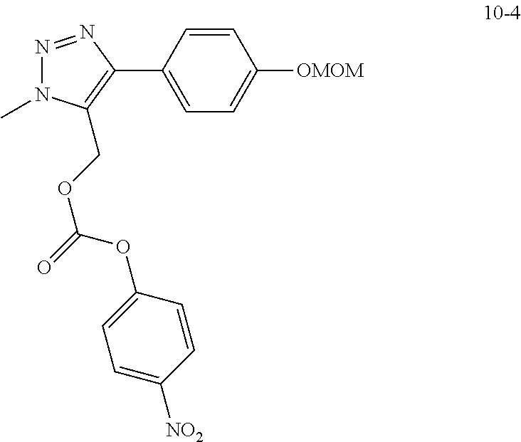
N1=NC(C2=CC=C([OMOM])C=C2)=C(COC(=O)OC2=CC=C([NO2])C=C2)N1C
